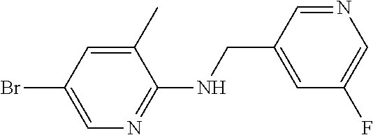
BrC1=CN=C(NCC2=CC(F)=CN=C2)C(C)=C1
